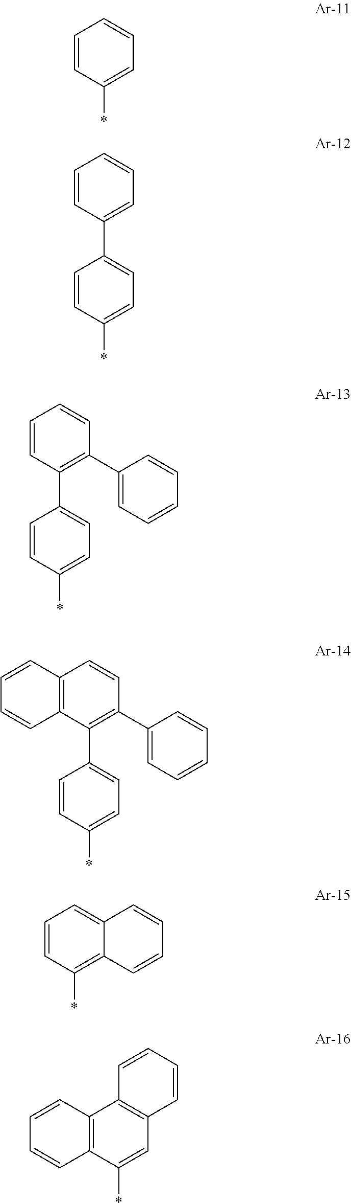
C1=CC(*)=CC=C1.C1=CC(*)=CC=C1C1=CC=CC=C1.C1=CC(*)=CC=C1C1=C(C2=CC=CC=C2)C=CC=C1.C1=CC(*)=CC=C1C1=C(C2=CC=CC=C2)C=CC2=C1C=CC=C2.C1=CC(*)=C2C(=C1)C=CC=C2.C12=C(C(*)=CC3=C1C=CC=C3)C=CC=C2
